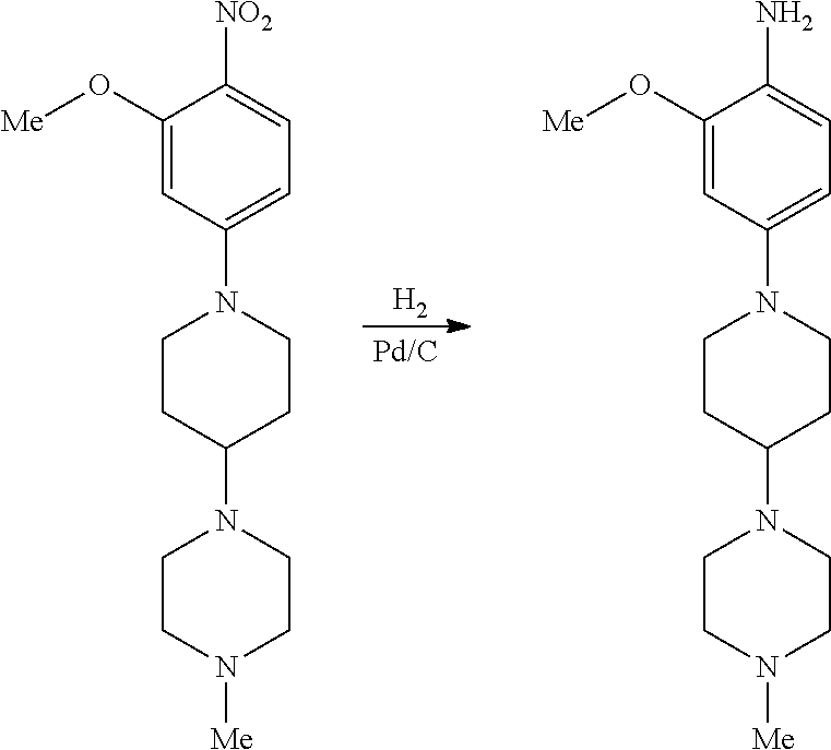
C1CC(N2CCN([Me])CC2)CCN1C1=CC=C([NO2])C(O[Me])=C1.C1CC(N2CCN([Me])CC2)CCN1C1=CC=C(N)C(O[Me])=C1.[H2]
